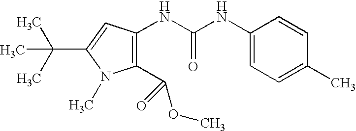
C1(C(OC)=O)=C(NC(NC2=CC=C(C)C=C2)=O)C=C(C(C)(C)C)N1C
